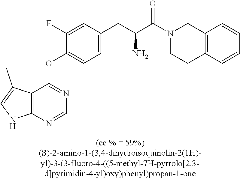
C1(F)=CC(CC(C(N2CC3=C(CC2)C=CC=C3)=O)N)=CC=C1OC1=NC=NC2=C1C(C)=CN2
